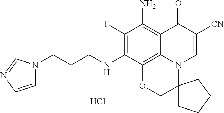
Cl.C1(F)=C(NCCCN2C=CN=C2)C2=C3C(=C1N)C(=O)C([CN])=CN3C1(CO2)CCCC1
